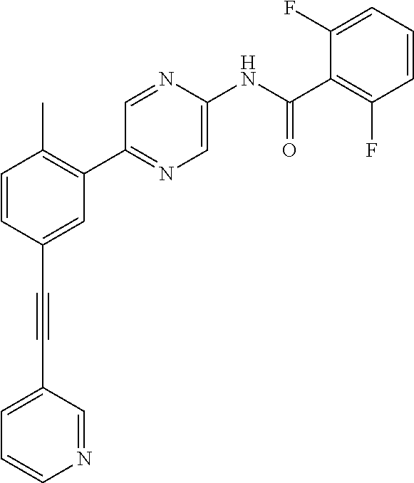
C1=CC(C#CC2=CC=CN=C2)=CC(C2=NC=C(NC(C3=C(F)C=CC=C3F)=O)N=C2)=C1C
